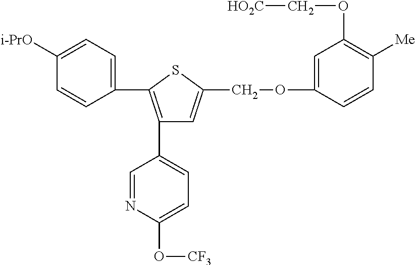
C1([i-PrO])=CC=C(C2=C(C3=CC=C(O[CF3])N=C3)C=C(COC3=CC(OC[HO2C])=C([Me])C=C3)S2)C=C1
